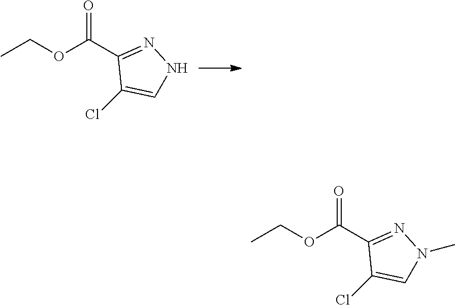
CCOC(C1=NNC=C1Cl)=O.CCOC(C1=NN(C)C=C1Cl)=O
